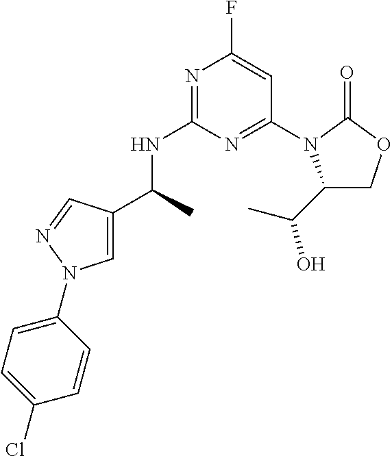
N1=C(NC(C)C2=CN(C3=CC=C(Cl)C=C3)N=C2)N=C(N2C(C(C)O)COC2=O)C=C1F
